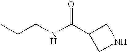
C1C(C(NCCC)=O)CN1
